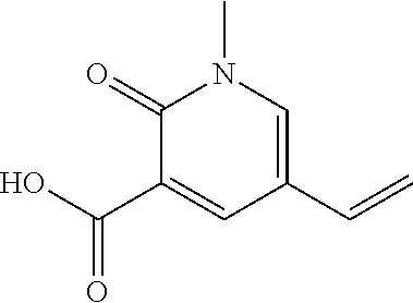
OC(C1=CC(C=C)=CN(C)C1=O)=O
